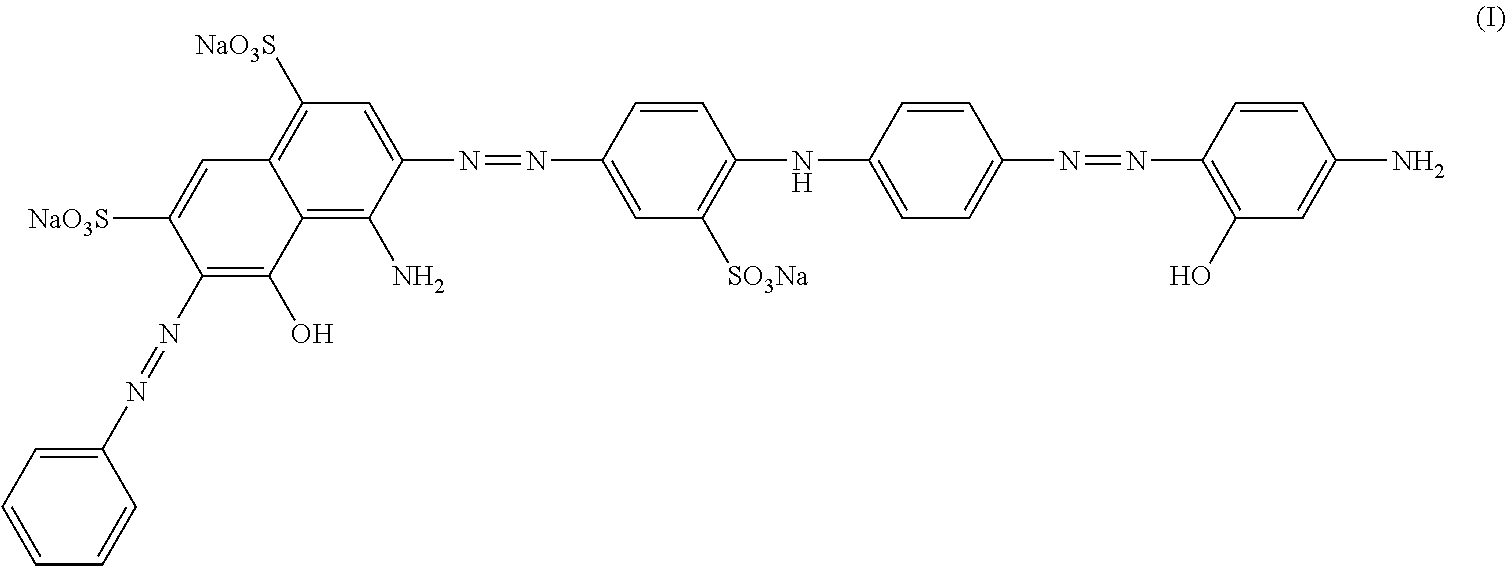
C12=C(N)C(N=NC3=CC([SO3Na])=C(NC4=CC=C(N=NC5=C(O)C=C(N)C=C5)C=C4)C=C3)=CC([NaO3S])=C1C=C([NaO3S])C(N=NC1=CC=CC=C1)=C2O
